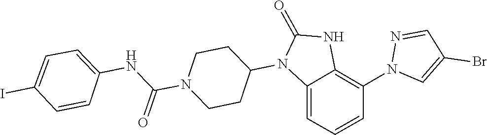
N1=CC(Br)=CN1C1=C2NC(=O)N(C3CCN(C(NC4=CC=C(I)C=C4)=O)CC3)C2=CC=C1
